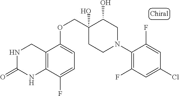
N1CC2=C(C(F)=CC=C2OCC2(O)C(O)CN(C3=C(F)C=C(Cl)C=C3F)CC2)NC1=O
